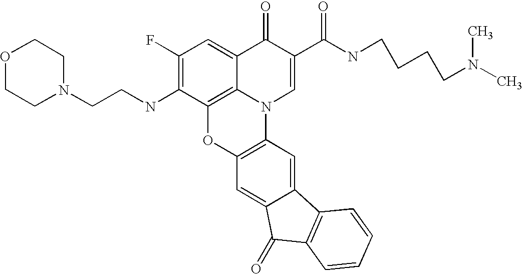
C1(F)=C(NCCN2CCOCC2)C2=C3C(=C1)C(=O)C(C(=O)NCCCCN(C)C)=CN3C1=C(O2)C=C2C(=C1)C1=C(C2=O)C=CC=C1
